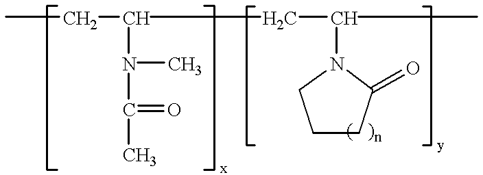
CCC(N(C)C(=O)C)CC(N1CCCC1=O)C
